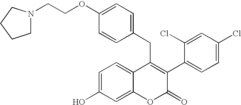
C(COC1=CC=C(CC2=C(C3=CC=C(Cl)C=C3Cl)C(=O)OC3=CC(O)=CC=C23)C=C1)N1CCCC1
